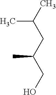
CC(CC(CO)C)C
